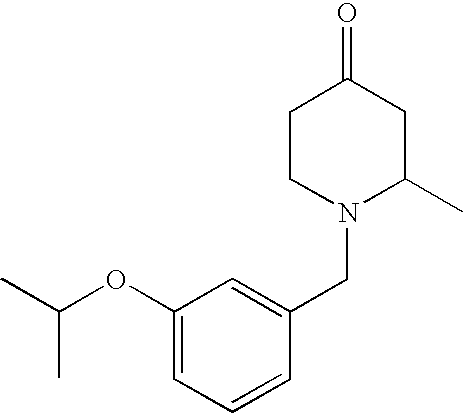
C1CN(CC2=CC(OC(C)C)=CC=C2)C(C)CC1=O
